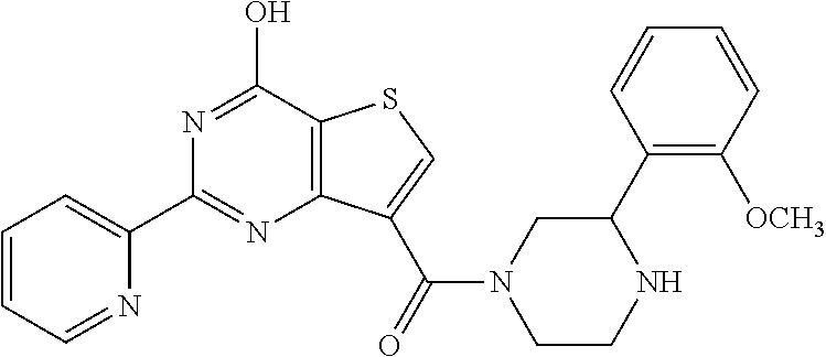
N1=C(O)C2=C(N=C1C1=CC=CC=N1)C(C(=O)N1CCNC(C3=C([OCH3])C=CC=C3)C1)=CS2
